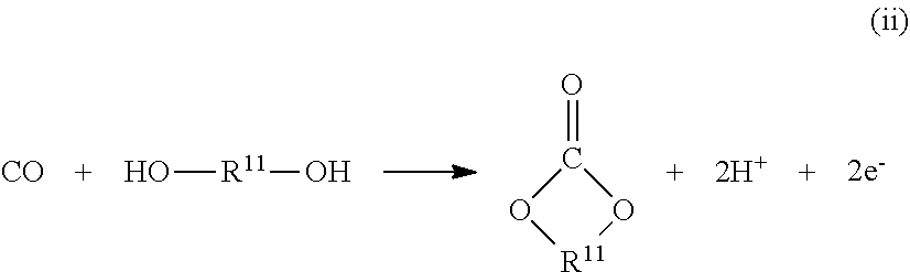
C1(=O)O[R11]O1.[R11](O)O.[CO]
